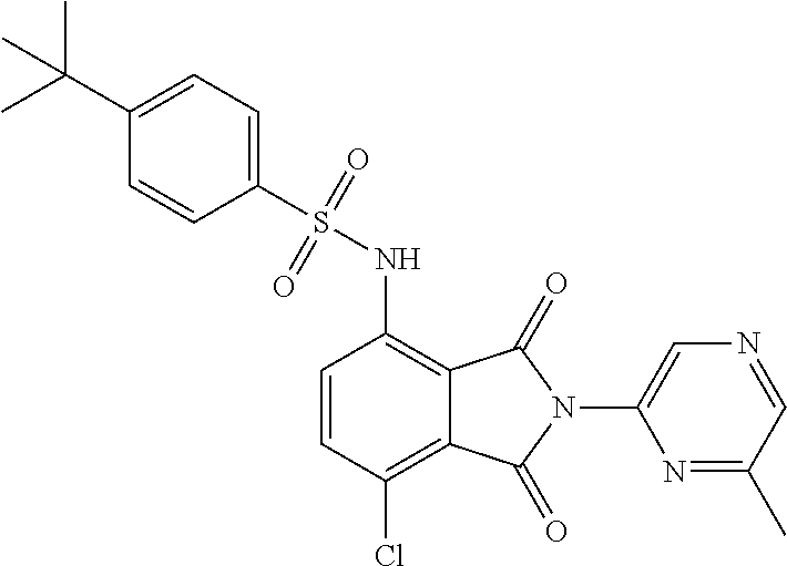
C1=CC(Cl)=C2C(=C1NS(C1=CC=C(C(C)(C)C)C=C1)(=O)=O)C(=O)N(C1=CN=CC(C)=N1)C2=O
